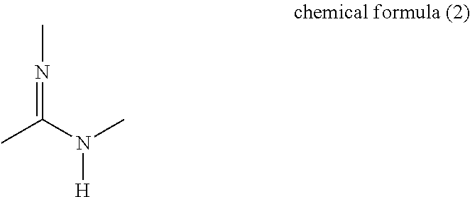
CC(N(C)[H])=NC
